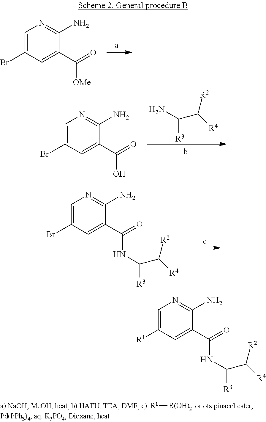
C1=C(Br)C=C(C([OMe])=O)C(N)=N1.NC(C([R2])[R4])[R3].C1=C(Br)C=C(C(O)=O)C(N)=N1.C1=C(Br)C=C(C(NC(C([R2])[R4])[R3])=O)C(N)=N1.[R1][B(OH)2].C1=C([R1])C=C(C(NC(C([R2])[R4])[R3])=O)C(N)=N1
